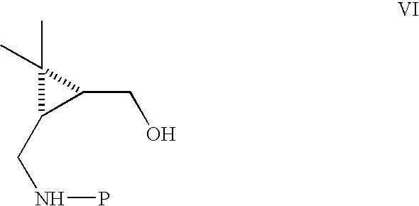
C(NP)C1C(CO)C1(C)C
